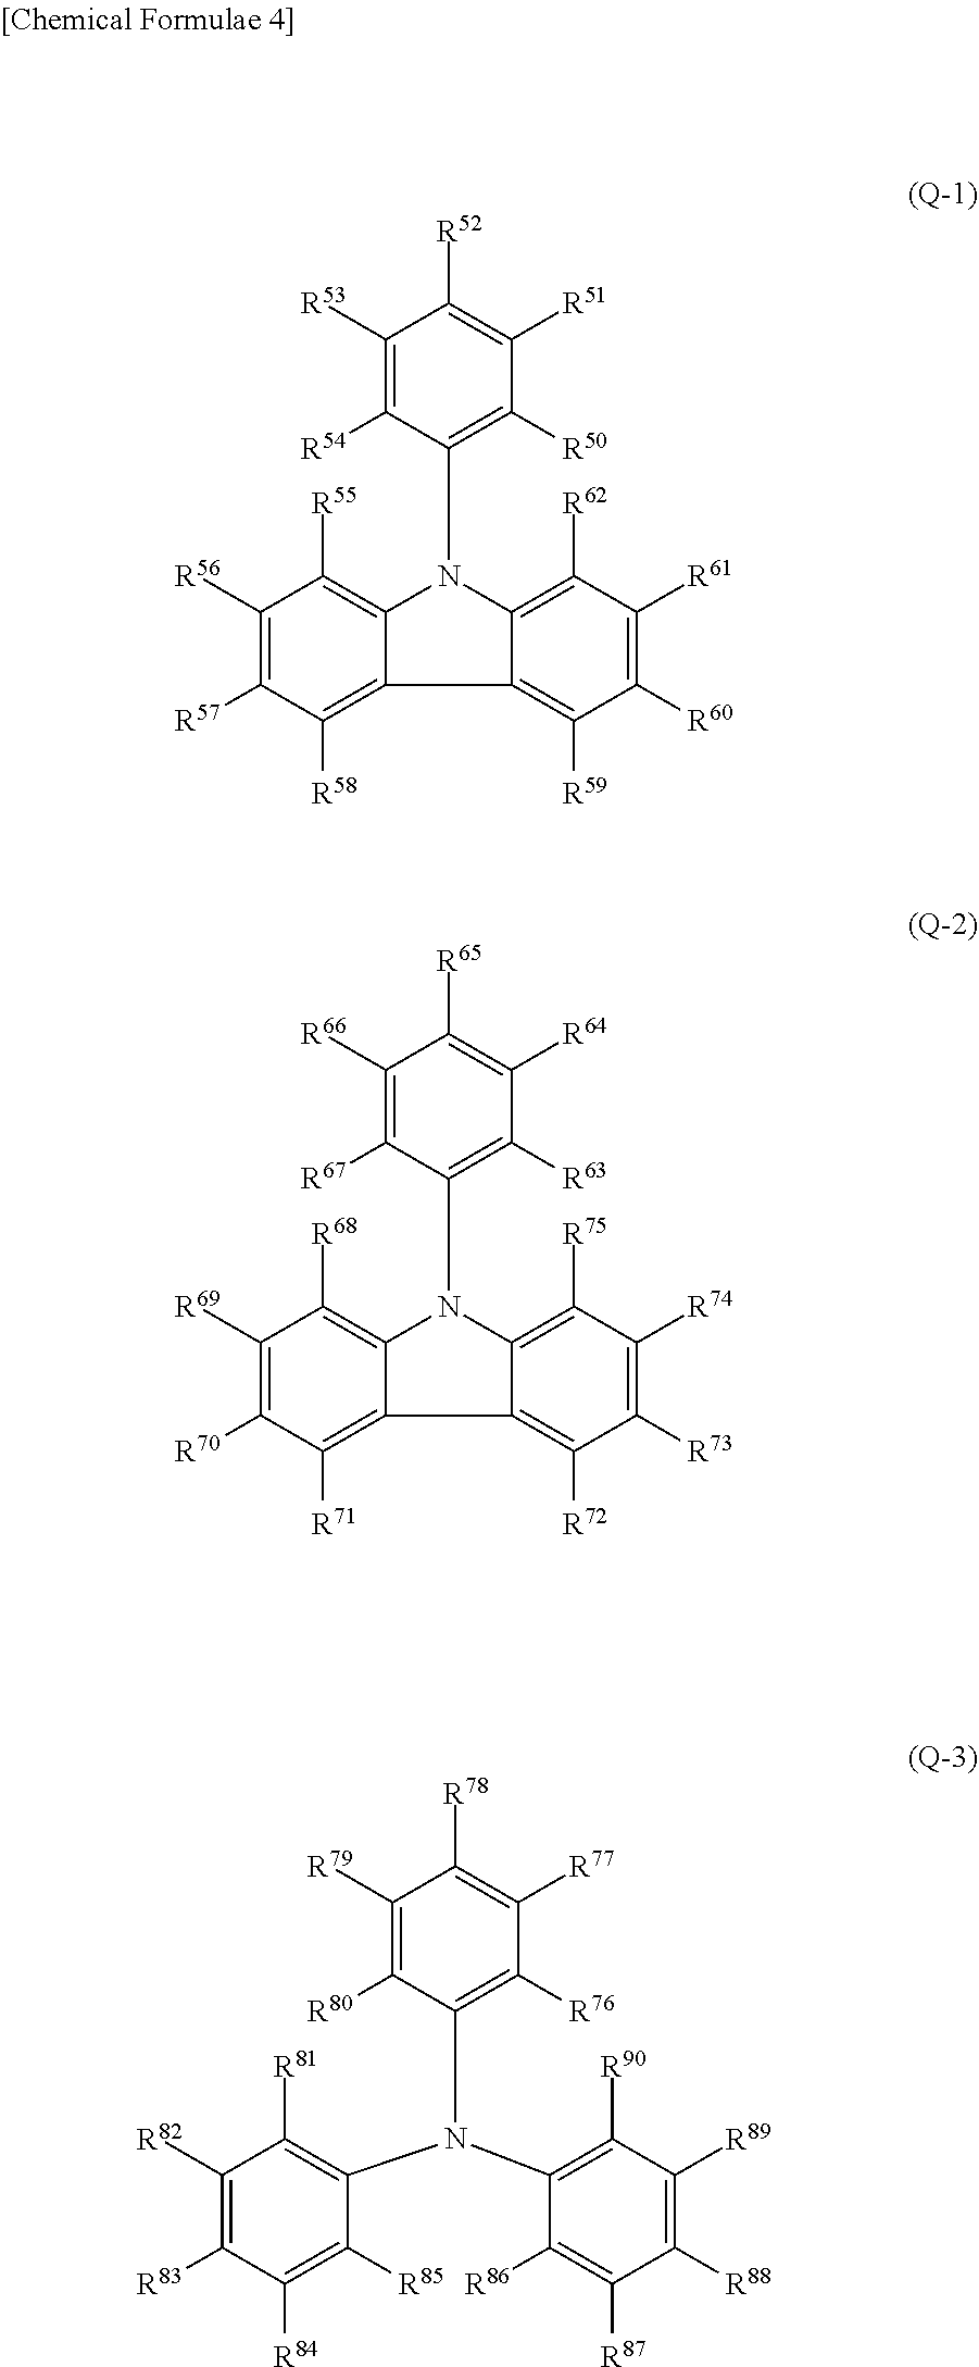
C1([R56])=C([R57])C([R58])=C2C3=C([R59])C([R60])=C([R61])C([R62])=C3N(C3=C([R50])C([R51])=C([R52])C([R53])=C3[R54])C2=C1[R55].C1([R69])=C([R70])C([R71])=C2C3=C([R72])C([R73])=C([R74])C([R75])=C3N(C3=C([R63])C([R64])=C([R65])C([R66])=C3[R67])C2=C1[R68].C1([R82])=C([R83])C([R84])=C([R85])C(N(C2=C([R90])C([R89])=C([R88])C([R87])=C2[R86])C2=C([R76])C([R77])=C([R78])C([R79])=C2[R80])=C1[R81]
